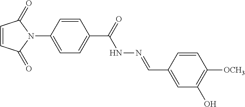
C1=C(N2C(=O)C=CC2=O)C=CC(C(=O)NN=CC2=CC(O)=C([OCH3])C=C2)=C1
